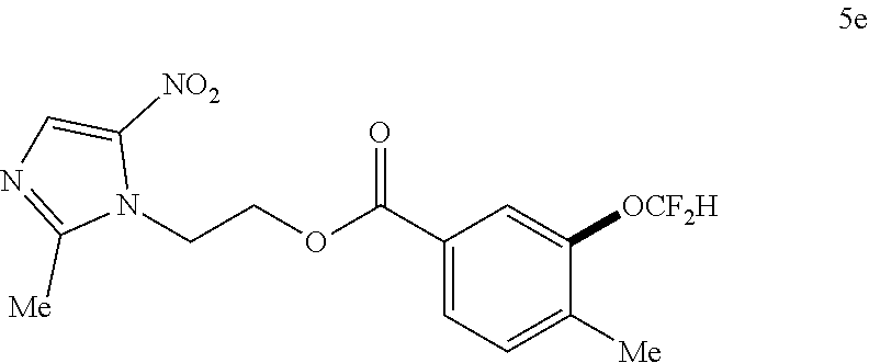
C1(C(OCCN2C([NO2])=CN=C2[Me])=O)=CC=C([Me])C([OCF2H])=C1
